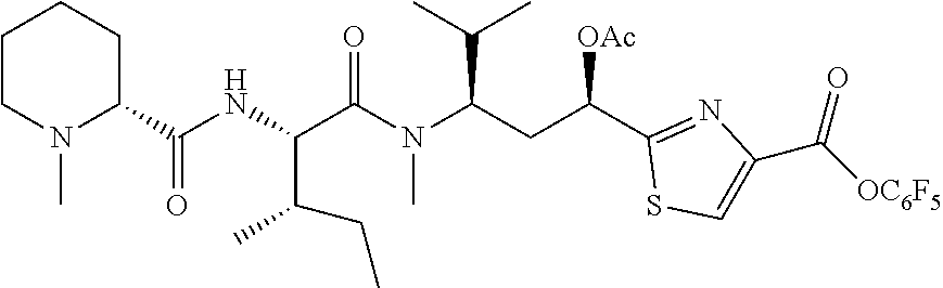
C1CN(C)C(C(NC(C(C)CC)C(N(C(CC(C2=NC(C([OC6F5])=O)=CS2)[OAc])C(C)C)C)=O)=O)CC1
